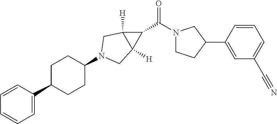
C1=CC(C2CCC(N3CC4([H])C(C(N5CCC(C6=CC(C#N)=CC=C6)C5)=O)C4([H])C3)CC2)=CC=C1
